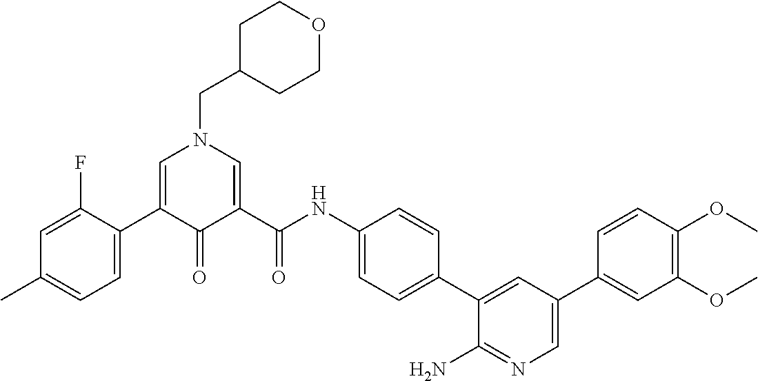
C1=C(C2=CC=C(C)C=C2F)C(=O)C(C(NC2=CC=C(C3=CC(C4=CC(OC)=C(OC)C=C4)=CN=C3N)C=C2)=O)=CN1CC1CCOCC1
